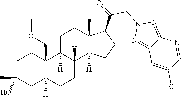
C1C(C)(O)CC2([H])C(COC)(C1)C1([H])C([H])(CC2)C2([H])C(C)(CC1)C(C(=O)CN1N=C3C(=N1)N=CC(Cl)=C3)CC2
